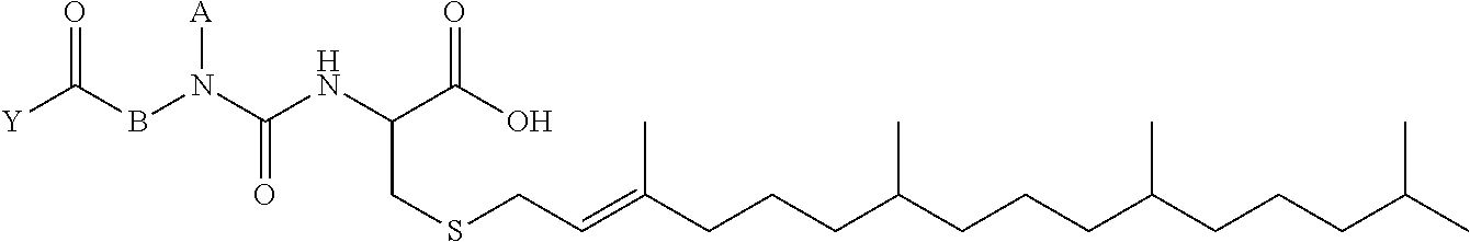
N(C(C(O)=O)CSCC=C(CCCC(CCCC(CCCC(C)C)C)C)C)C(N(BC([Y])=O)[A])=O
